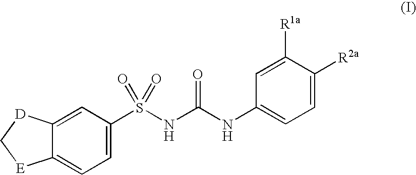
C1=C(S(NC(NC2=CC=C([R2a])C([R1a])=C2)=O)(=O)=O)C=C2C(=C1)[E]C[D]2
